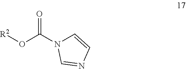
[R2]OC(N1C=CN=C1)=O
